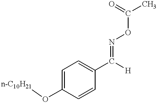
C1=CC(C([H])=NOC(C)=O)=CC=C1O[n-C10H21]
